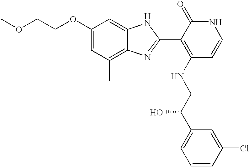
C1(OCCOC)=CC(C)=C2C(=C1)NC(C1=C(NCC(C3=CC=CC(Cl)=C3)O)C=CNC1=O)=N2
